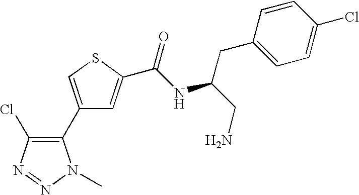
C1(C2=C(Cl)N=NN2C)=CSC(C(NC(CN)CC2=CC=C(Cl)C=C2)=O)=C1
